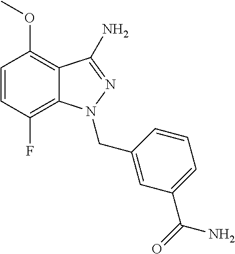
C1=CC(F)=C2C(=C1OC)C(N)=NN2CC1=CC(C(=O)N)=CC=C1
